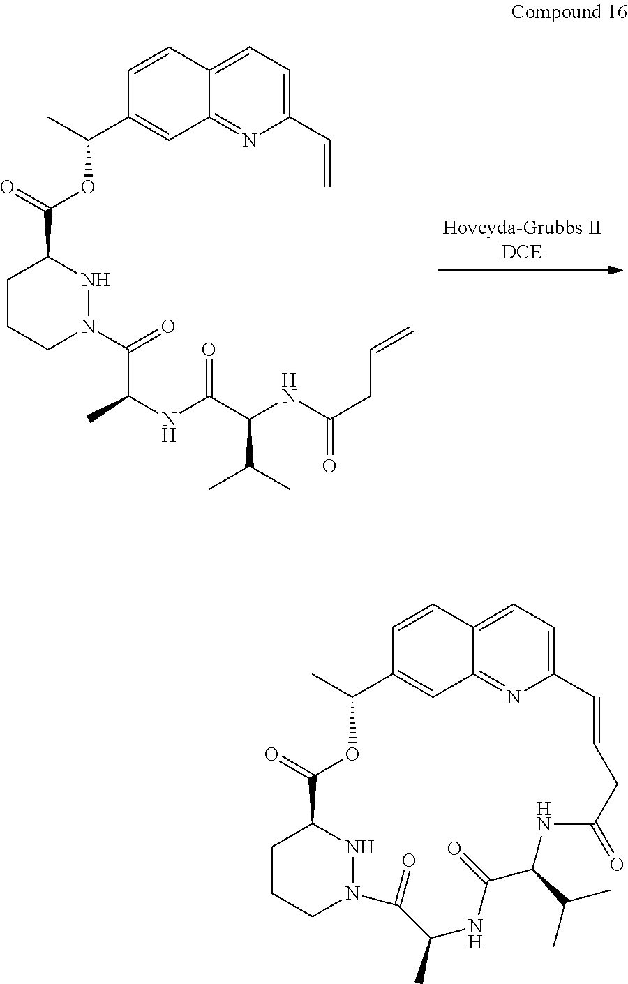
C12=NC(C=C)=CC=C1C=CC(C(C)OC(C1CCCN(C(=O)C(C)NC(C(NC(CC=C)=O)C(C)C)=O)N1)=O)=C2.C12=CC=C3C(=N1)C=C(C=C3)C(C)OC(=O)C1CCCN(N1)C(=O)C(C)NC(=O)C(C(C)C)NC(=O)CC=C2
